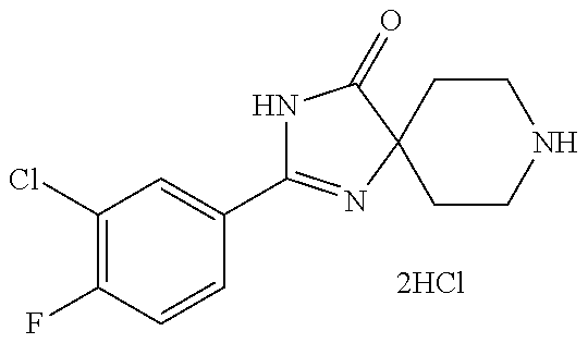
N1C(C2=CC(Cl)=C(F)C=C2)=NC2(C1=O)CCNCC2
